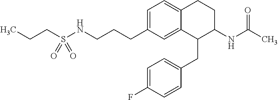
C1=C(CCCNS(CCC)(=O)=O)C=C2C(=C1)CCC(NC(C)=O)C2CC1=CC=C(F)C=C1
